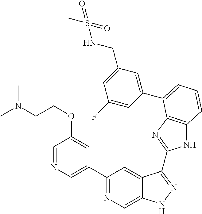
C1(C2=NC=C3C(=C2)C(C2=NC4=C(N2)C=CC=C4C2=CC(CNS(C)(=O)=O)=CC(F)=C2)=NN3)=CN=CC(OCCN(C)C)=C1
